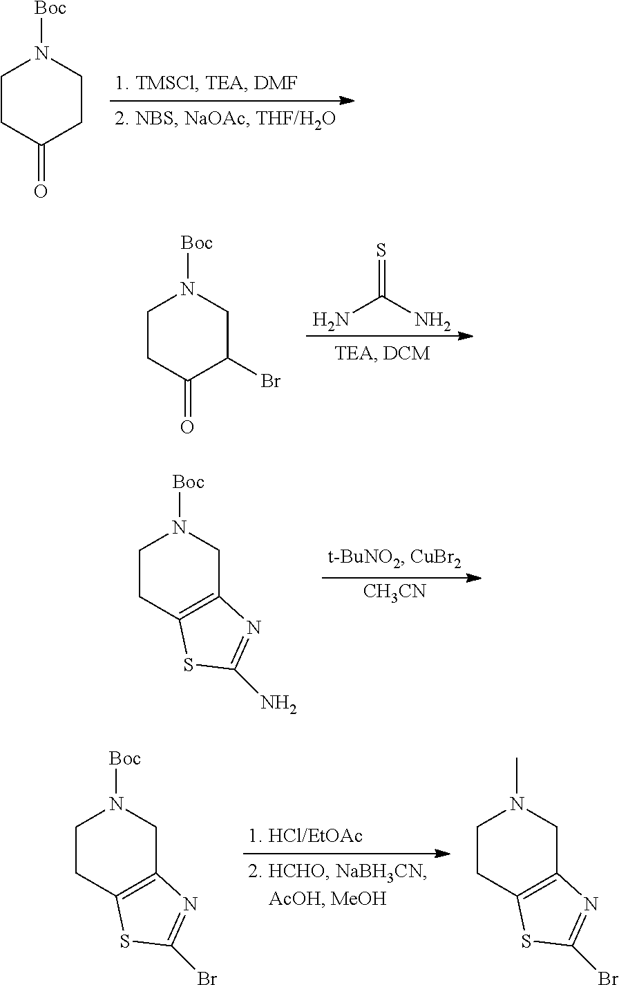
C1CC(=O)CCN1[Boc].NC(N)=S.C1CC(=O)C(Br)CN1[Boc].[CH3CN].C1CC2=C(CN1[Boc])N=C(N)S2.C1CC2=C(CN1[Boc])N=C(Br)S2.C1CC2=C(CN1C)N=C(Br)S2
